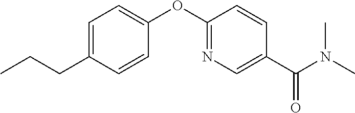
C1=C(CCC)C=CC(OC2=NC=C(C(N(C)C)=O)C=C2)=C1
